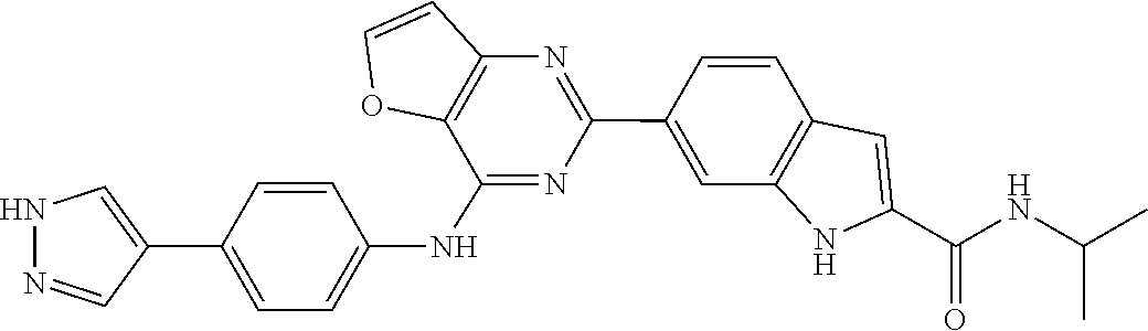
N(C(C1=CC2=C(C=C(C3=NC4=C(C(NC5=CC=C(C6=CNN=C6)C=C5)=N3)OC=C4)C=C2)N1)=O)C(C)C
